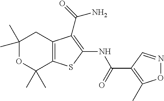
C1(C)(C)OC(C)(C)C2=C(C1)C(C(=O)N)=C(NC(C1=C(C)ON=C1)=O)S2
